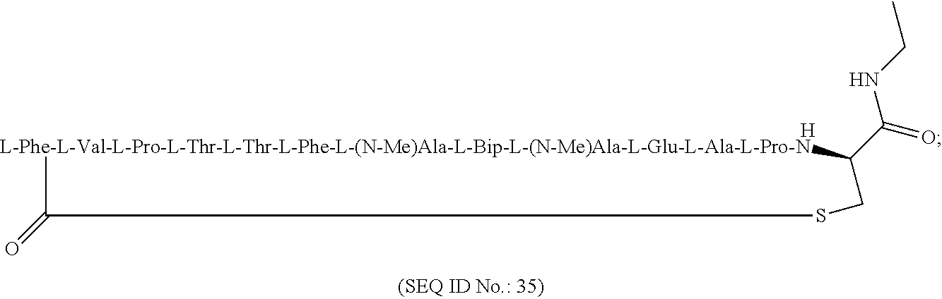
[L-Phe-L-Val-L-Pro-L-Thr-L-Thr-L-Phe-L-(N-Me)Ala-L-Bip-L-(N-Me)Ala-L-Glu-L-Ala-L-Pro-N]1C(C(=O)NCC)CSC1=O.[H]
